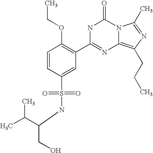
C1=CC(S(NC(C(C)C)CO)(=O)=O)=CC(C2=NC3=C(CCC)N=C(C)N3C(=O)N2)=C1OCC
